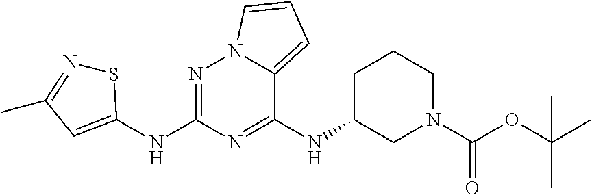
C1(NC2CN(C(OC(C)(C)C)=O)CCC2)=NC(NC2=CC(C)=NS2)=NN2C1=CC=C2
